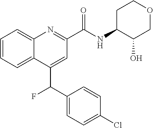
C(C1=CC(C(NC2C(O)COCC2)=O)=NC2=CC=CC=C12)(C1=CC=C(Cl)C=C1)F
